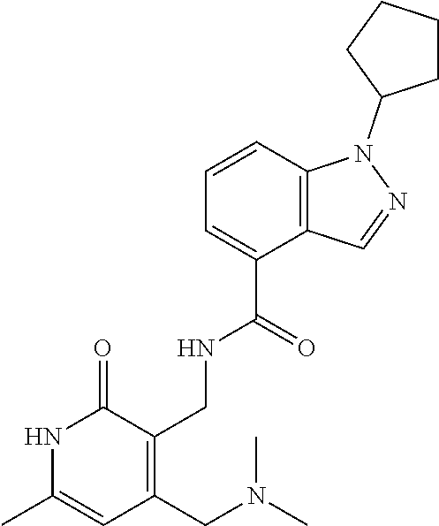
C12=C(C=CC=C1C(=O)NCC1=C(CN(C)C)C=C(C)NC1=O)N(C1CCCC1)N=C2
